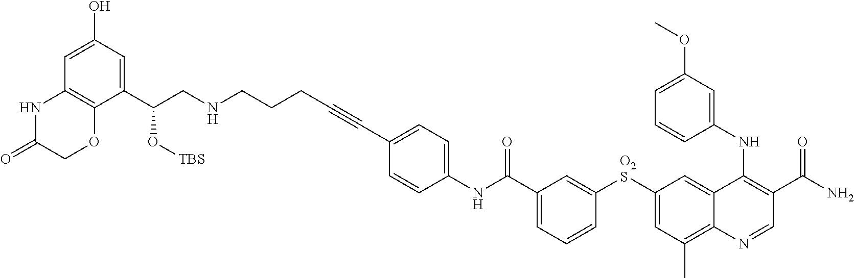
OC1=CC2=C(C(C(CNCCCC#CC3=CC=C(NC(C4=CC=CC([O2S]C5=CC(C)=C6C(=C5)C(NC5=CC(OC)=CC=C5)=C(C(N)=O)C=N6)=C4)=O)C=C3)O[TBS])=C1)OCC(=O)N2
